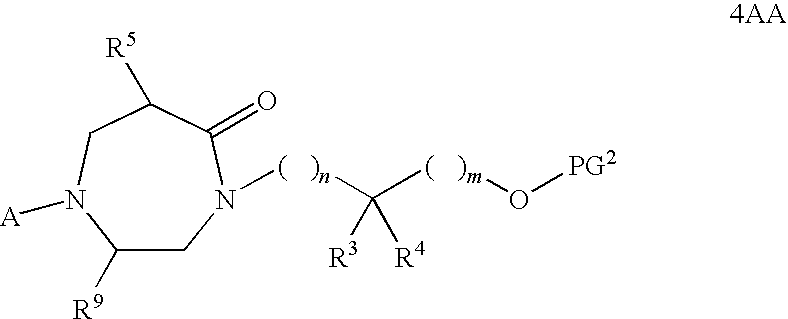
C1([R9])CN([(   )n]C([(   )m]O[PG2])([R3])[R4])C(=O)C([R5])CN1[A]
